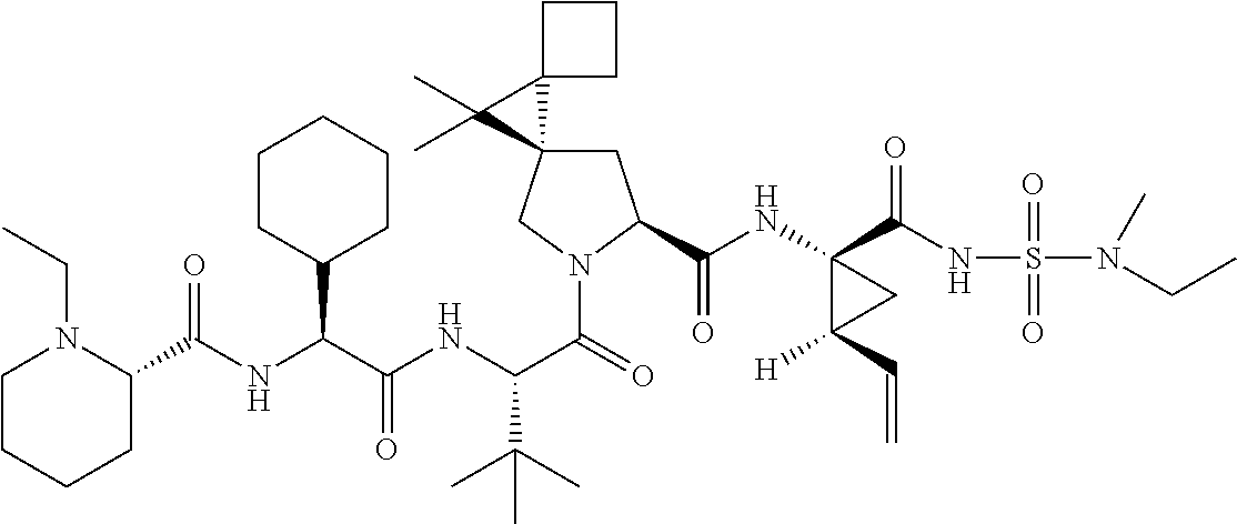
C(NC(C(NC(C(=O)N1CC2(CC1C(=O)NC1(C(=O)NS(=O)(=O)N(CC)C)C([H])(C=C)C1)C1(C2(C)C)CCC1)C(C)(C)C)=O)C1CCCCC1)(=O)C1N(CC)CCCC1
